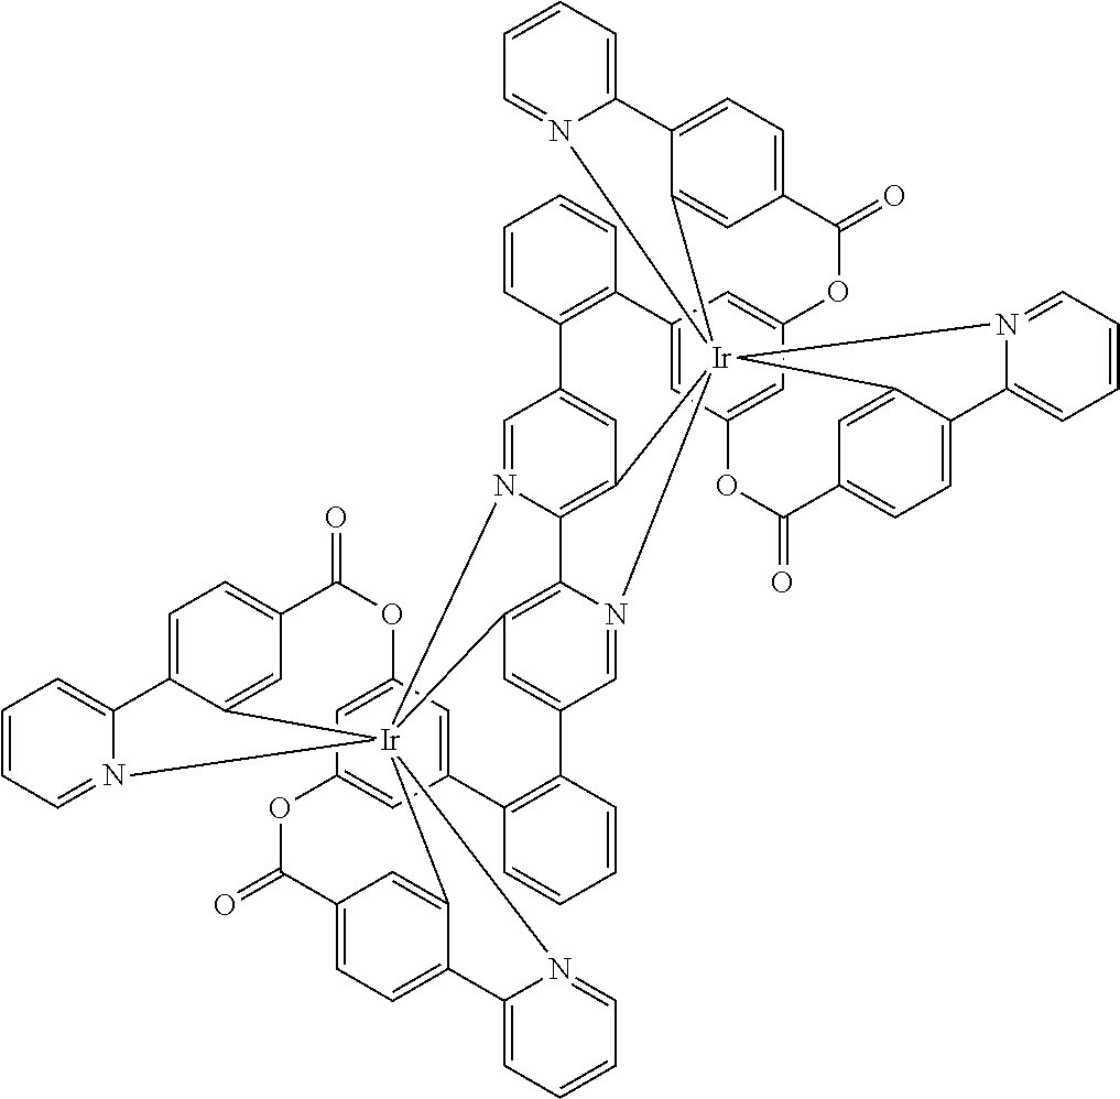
C1=CC=C2N(=C1)[Ir]1345C6=CC(=CC=C26)C(=O)OC2=CC(=CC(=C2)C2=C(C=CC=C2)C2=CC1=C1N(=C2)[Ir]2678C9=C1N3=CC(=C9)C1=C(C=CC=C1)C1=CC(=CC(=C1)OC(=O)C1=CC=C(C2=C1)C1=CC=CC=N16)OC(=O)C1=CC=C(C7=C1)C1=CC=CC=N18)OC(=O)C1=CC=C(C4=C1)C1=CC=CC=N15
